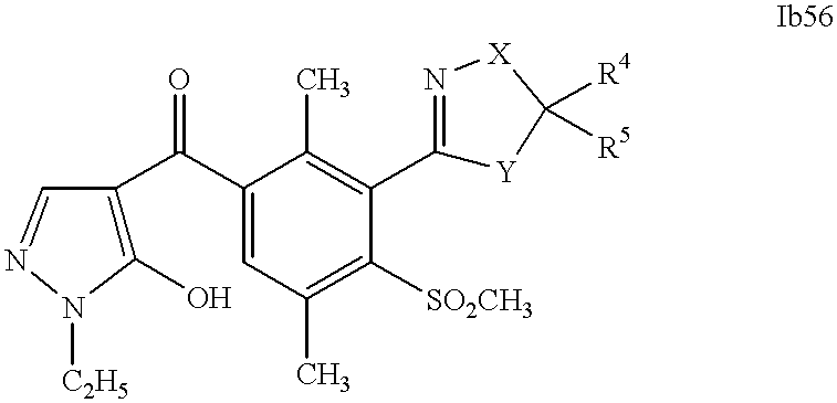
C1(O)=C(C(C2=CC(C)=C([SO2CH3])C(C3=N[X]C([R4])([R5])[Y]3)=C2C)=O)C=NN1[C2H5]
